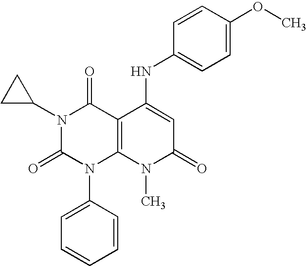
N1(C2CC2)C(=O)N(C2=CC=CC=C2)C2=C(C1=O)C(NC1=CC=C(OC)C=C1)=CC(=O)N2C
